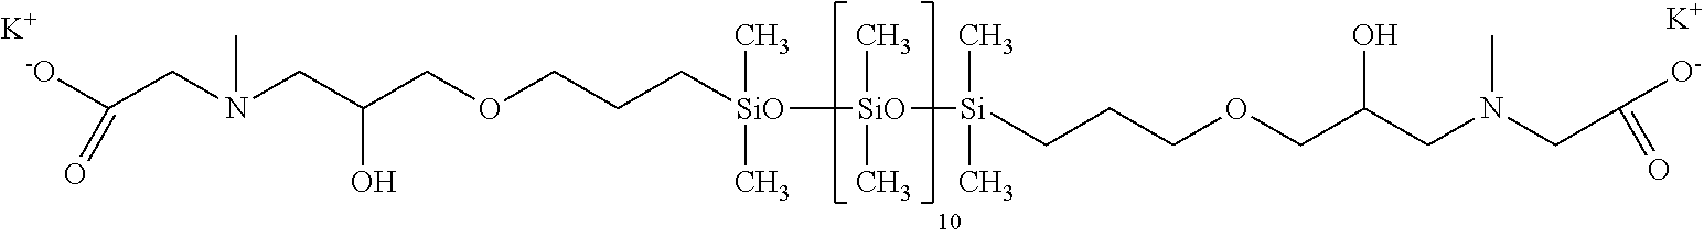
C(CN(CC(COCCC[SiO](C)(C)[SiO](C)(C)[Si](C)(C)CCCOCC(CN(CC(=O)[O-])C)O)O)C)([-O])=O.[K].[K]
